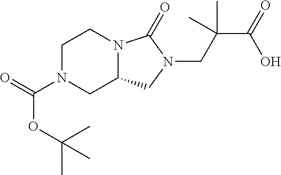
C1N(C(=O)OC(C)(C)C)CC2N(C1)C(=O)N(CC(C(=O)O)(C)C)C2
